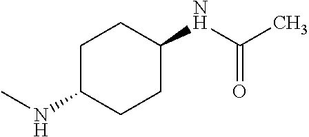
C1C(NC)CCC(NC(C)=O)C1
